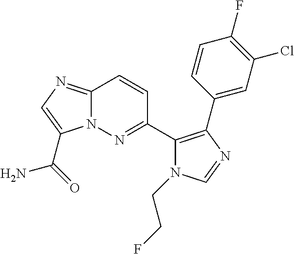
C12=NC=C(C(=O)N)N1N=C(C1=C(C3=CC(Cl)=C(F)C=C3)N=CN1CCF)C=C2
